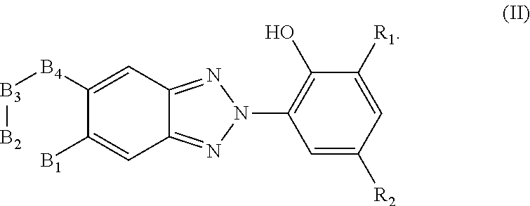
C1=C([R2])C=C([R1])C(O)=C1N1N=C2C=C([B1])C([B4][B3][B2])=CC2=N1
